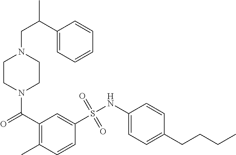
N1(C(C2=C(C)C=CC(S(NC3=CC=C(CCCC)C=C3)(=O)=O)=C2)=O)CCN(CC(C2=CC=CC=C2)C)CC1
